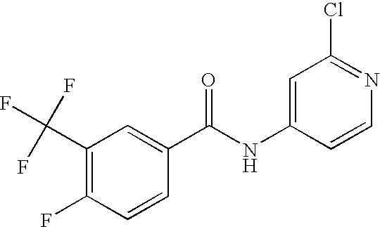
C(C1=C(F)C=CC(C(NC2=CC(Cl)=NC=C2)=O)=C1)(F)(F)F
